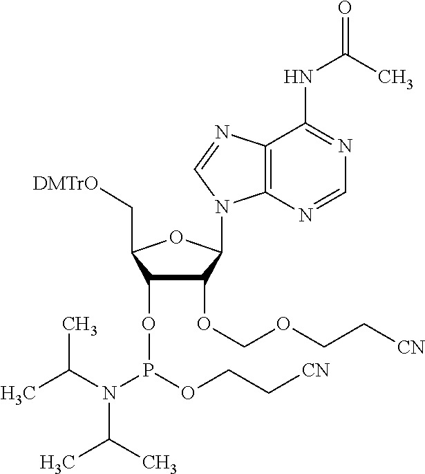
C12=C(N=CN=C1NC(=O)C)N(C1C(OCOCC[CN])C(OP(OCC[CN])N(C(C)C)C(C)C)C(C[DMTrO])O1)C=N2
